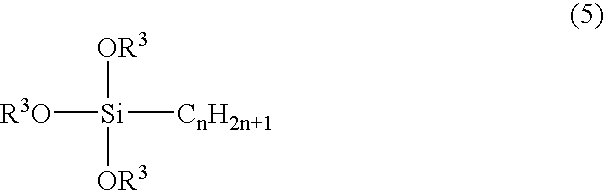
[R3O][Si]([CnH2n+1])([OR3])[OR3]
